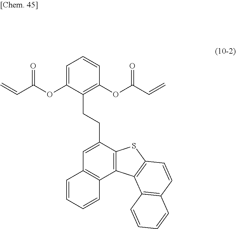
C1=C(OC(C=C)=O)C(CCC2=CC3=C(C4=C2SC2=C4C4=C(C=C2)C=CC=C4)C=CC=C3)=C(OC(C=C)=O)C=C1
